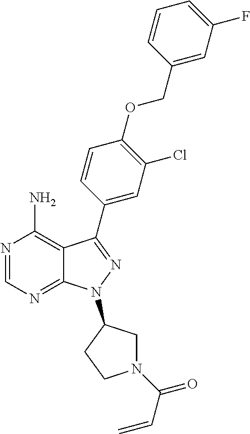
N1=CN=C2C(=C1N)C(C1=CC(Cl)=C(OCC3=CC(F)=CC=C3)C=C1)=NN2C1CN(C(C=C)=O)CC1
